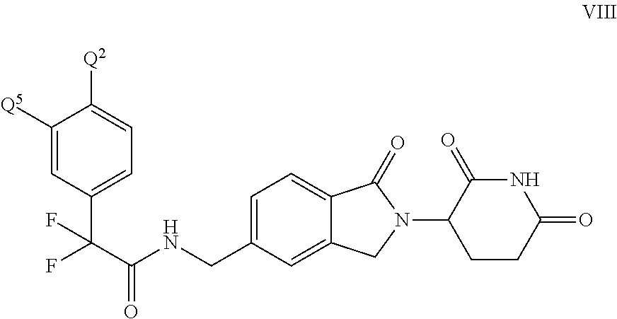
C1(C(C(NCC2=CC=C3C(=C2)CN(C2CCC(=O)NC2=O)C3=O)=O)(F)F)=CC=C([Q2])C([Q5])=C1
